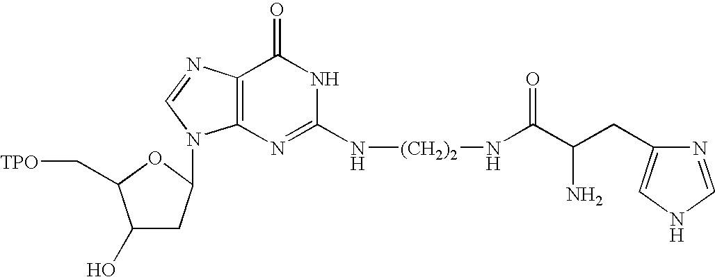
C(C(CC1=CNC=N1)N)(=O)N[(CH2)2]NC1=NC2=C(C(=O)N1)N=CN2C1CC(O)C(C[TPO])O1
